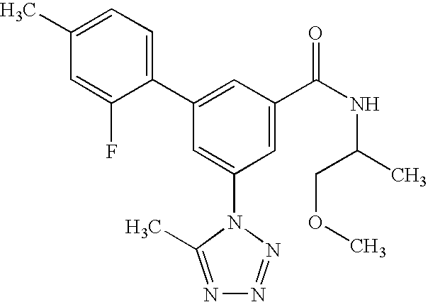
C1(C2=CC(C(NC(C)COC)=O)=CC(N3C(C)=NN=N3)=C2)=CC=C(C)C=C1F
